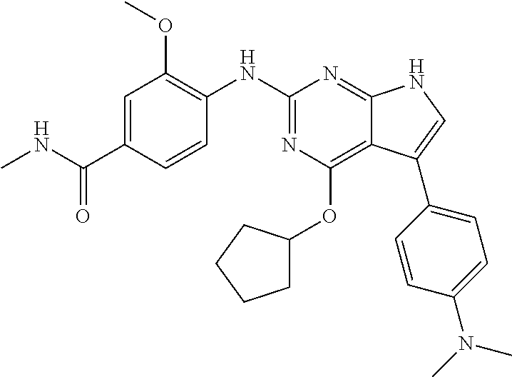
C1=C(C(=O)NC)C=CC(NC2=NC(OC3CCCC3)=C3C(=N2)NC=C3C2=CC=C(N(C)C)C=C2)=C1OC
